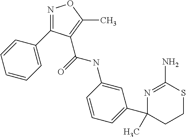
N1=C(C2=CC=CC=C2)C(C(=O)NC2=CC(C3(C)CCSC(N)=N3)=CC=C2)=C(C)O1
